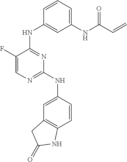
C1(F)=CN=C(NC2=CC3=C(C=C2)NC(=O)C3)N=C1NC1=CC(NC(C=C)=O)=CC=C1
